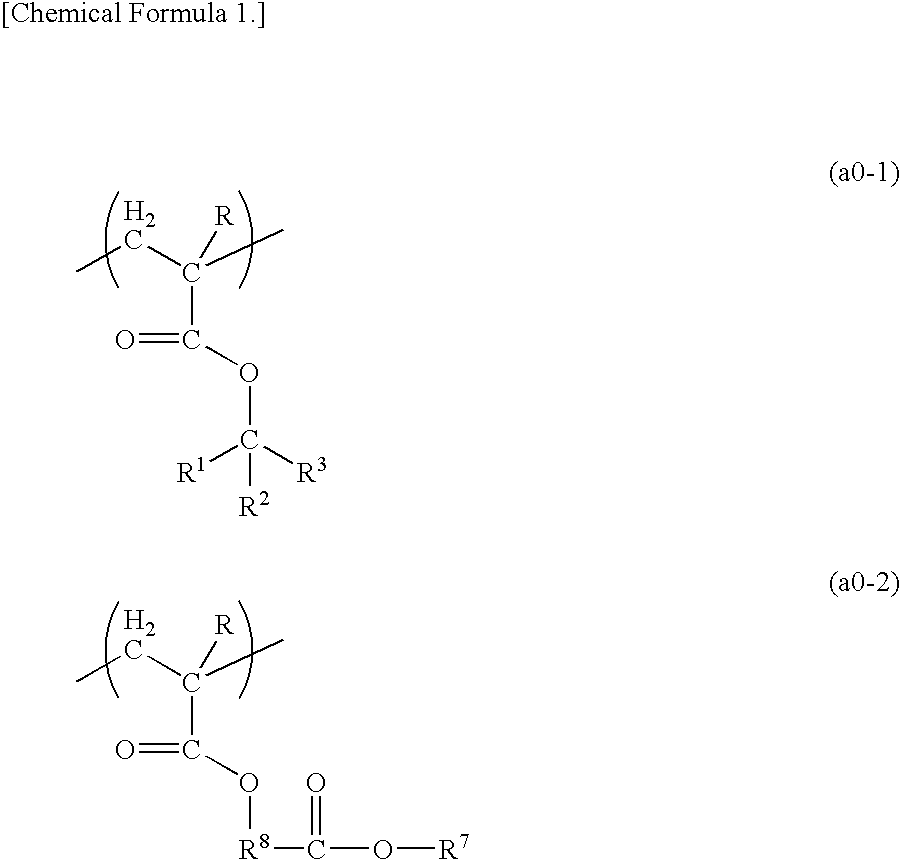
CCC(C)([R])C(OC([R3])([R1])[R2])=O.CCC(C)([R])C(O[R8]C(O[R7])=O)=O
